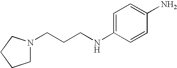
C1N(CCCNC2=CC=C(N)C=C2)CCC1
